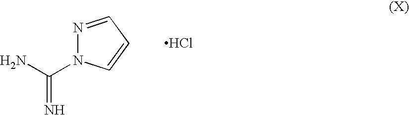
C(=N)(N)N1C=CC=N1.Cl
